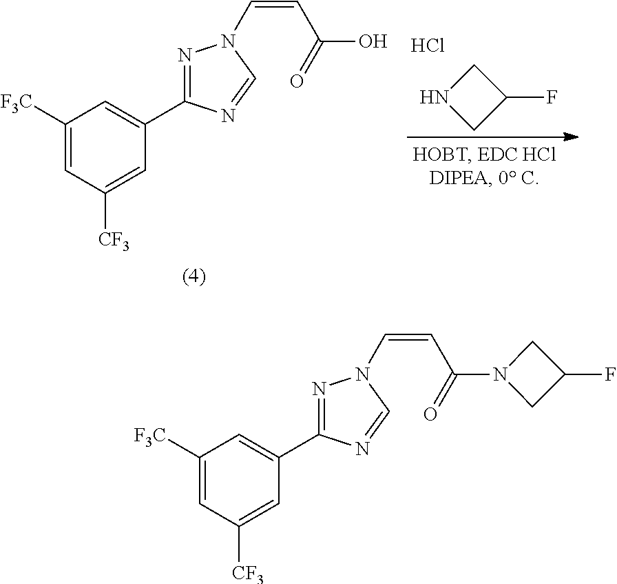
C1NCC1F.Cl.C1([F3C])=CC([CF3])=CC(C2=NN(C=CC(O)=O)C=N2)=C1.C1([F3C])=CC([CF3])=CC(C2=NN(C=CC(N3CC(F)C3)=O)C=N2)=C1
